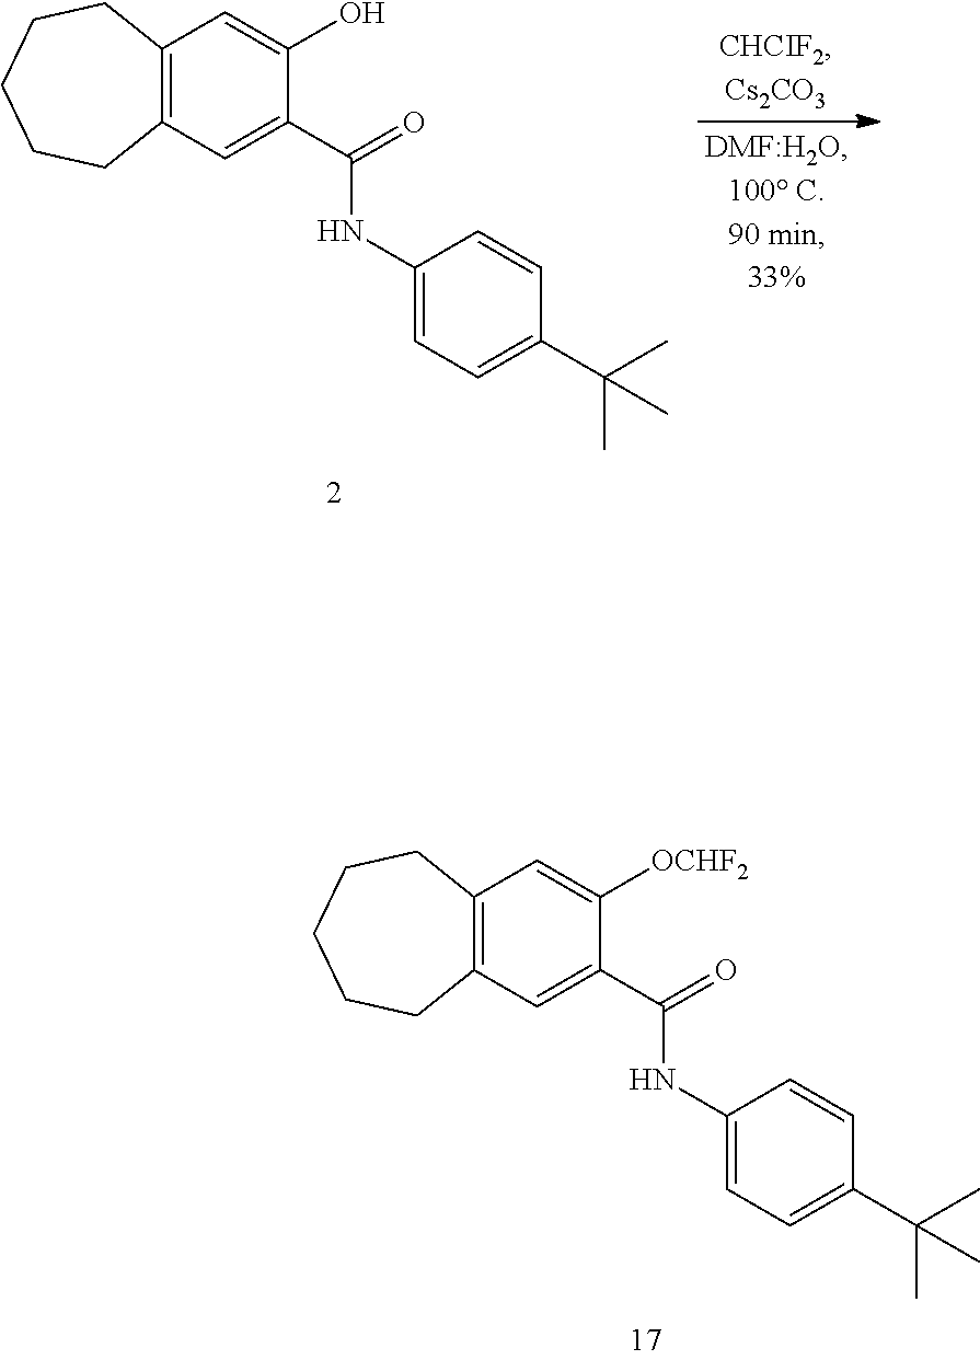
C1=C([OCHF2])C(C(=O)NC2=CC=C(C(C)(C)C)C=C2)=CC2=C1CCCCC2.C1=C(O)C(C(=O)NC2=CC=C(C(C)(C)C)C=C2)=CC2=C1CCCCC2
